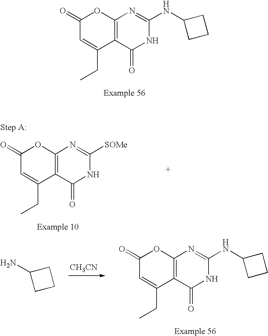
C1(=O)C=C(CC)C2=C(O1)N=C([SOMe])NC2=O.C1(=O)C=C(CC)C2=C(O1)N=C(NC1CCC1)NC2=O.[CH3CN].C1(=O)C=C(CC)C2=C(O1)N=C(NC1CCC1)NC2=O.C1(N)CCC1
